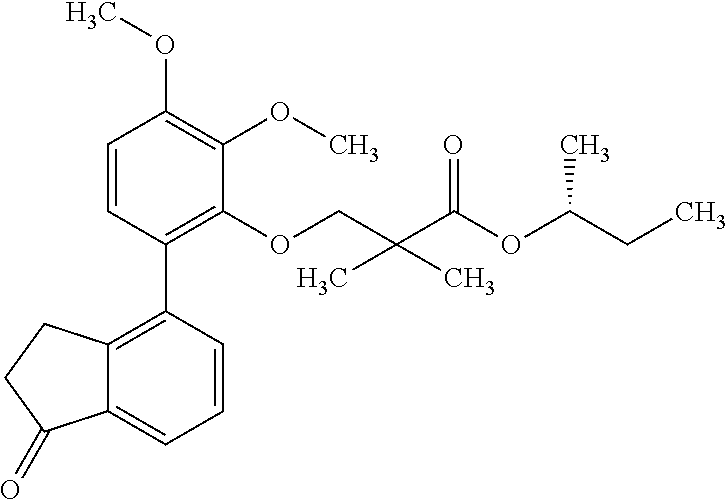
C1=CC(C2=C3C(=CC=C2)C(=O)CC3)=C(OCC(C(OC(CC)C)=O)(C)C)C(OC)=C1OC
